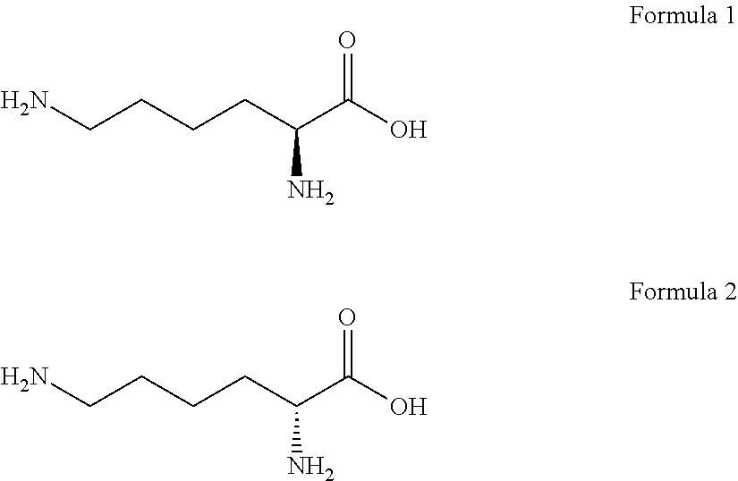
NCCCCC(C(O)=O)N.NCCCCC(C(O)=O)N
